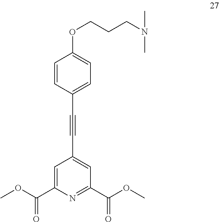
COC(C1=CC(C#CC2=CC=C(OCCCN(C)C)C=C2)=CC(C(OC)=O)=N1)=O
